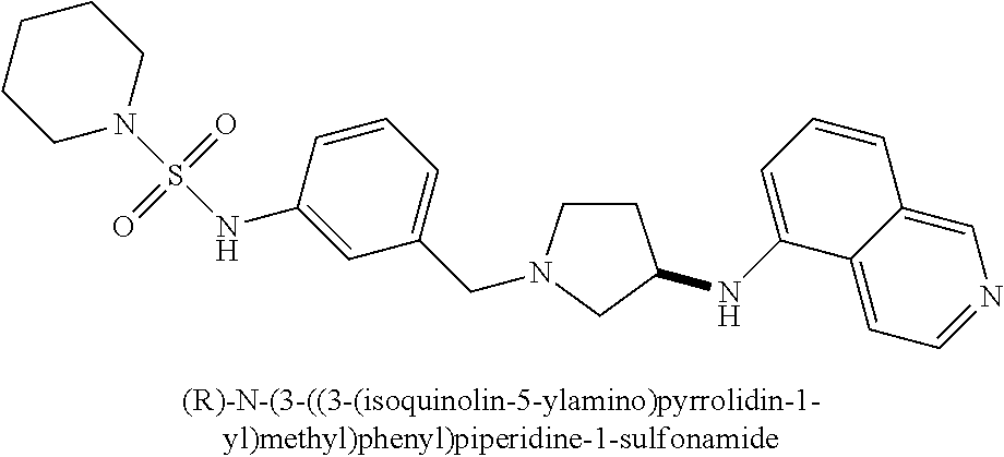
C1CN(CC2=CC=CC(NS(N3CCCCC3)(=O)=O)=C2)CC1NC1=CC=CC2=CN=CC=C12
